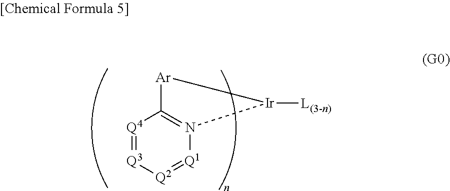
[Q4]1=[Q3][Q2]=[Q1]N2=C1[Ar][Ir]2[L(3-n)]
